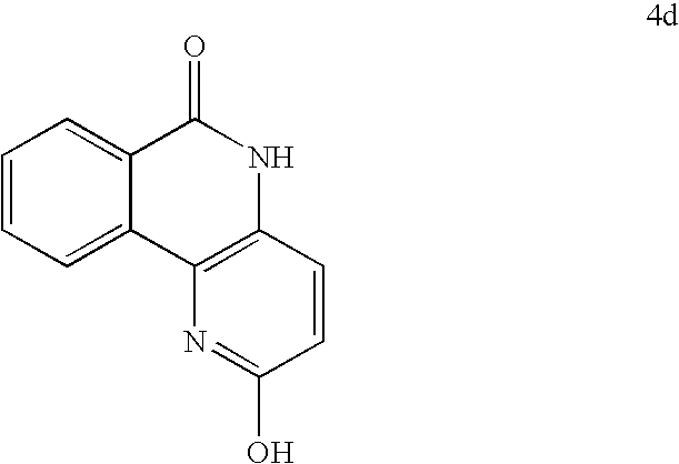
C1=C2C(=CC=C1)C(=O)NC1=C2N=C(O)C=C1
